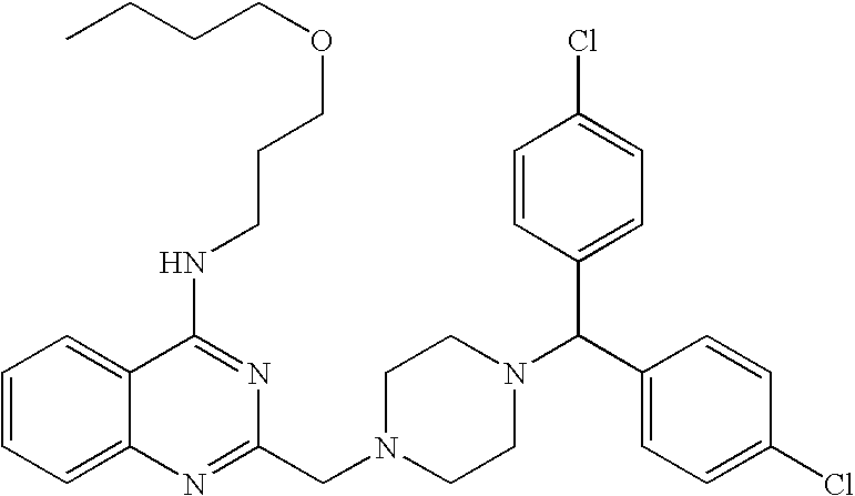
C1=CC=C2C(=C1)C(NCCCOCCCC)=NC(CN1CCN(C(C3=CC=C(Cl)C=C3)C3=CC=C(Cl)C=C3)CC1)=N2
